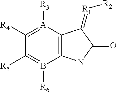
[A]1([R3])=C([R4])C([R5])=B([R6])C2=C1C(=[R1][R2])C(=O)N2
